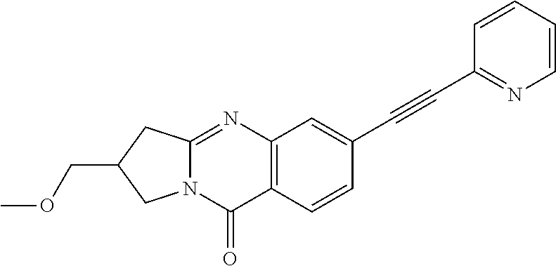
C12=C(C=CC(C#CC3=NC=CC=C3)=C1)C(=O)N1C(=N2)CC(COC)C1
